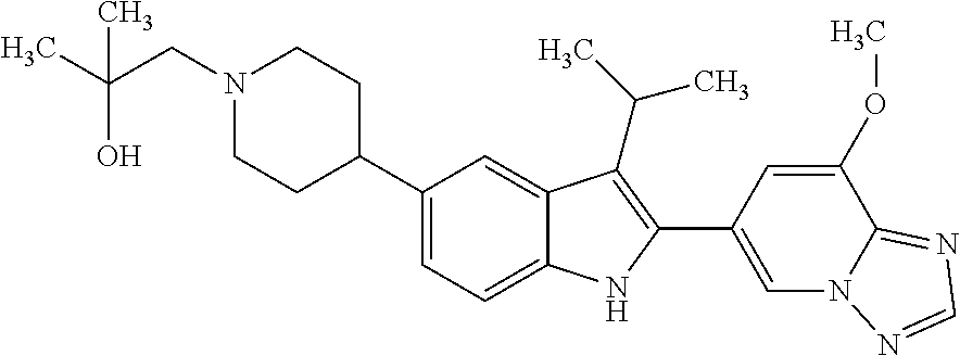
C1(C2CCN(CC(O)(C)C)CC2)=CC=C2C(=C1)C(C(C)C)=C(C1=CN3C(=NC=N3)C(OC)=C1)N2
